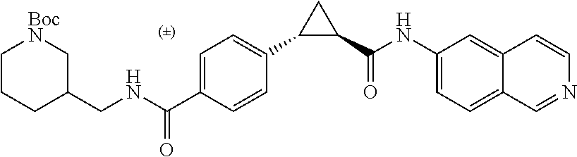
C1(CNC(C2=CC=C(C3C(C(NC4=CC=C5C(=C4)C=CN=C5)=O)C3)C=C2)=O)C[BocN]CCC1
